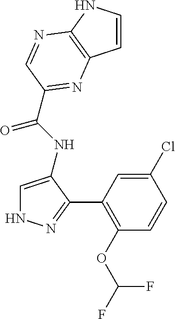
C1=CC2=C(N1)N=CC(C(NC1=CNN=C1C1=C(OC(F)F)C=CC(Cl)=C1)=O)=N2
